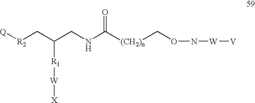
[R2](CC(CNC([(CH2)n]CON[W][V])=O)[R1][W][X])[Q]
